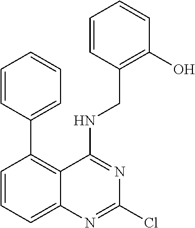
C1(C2=C3C(=CC=C2)N=C(Cl)N=C3NCC2=C(O)C=CC=C2)=CC=CC=C1
